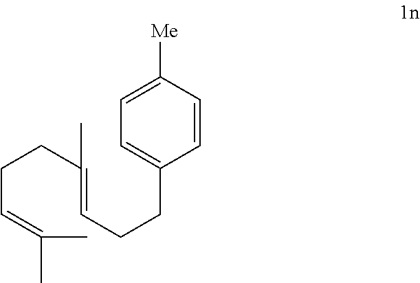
C1=C(CCC=C(CCC=C(C)C)C)C=CC([Me])=C1
